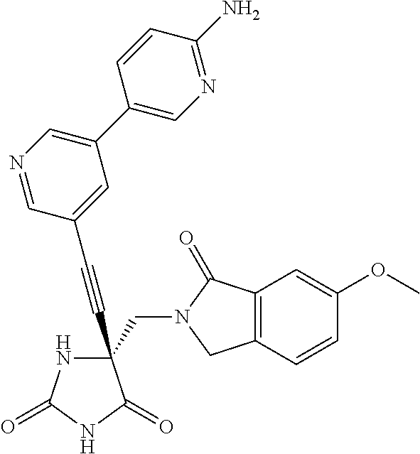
C(#CC1(CN2C(=O)C3=C(C2)C=CC(OC)=C3)NC(=O)NC1=O)C1=CC(C2=CN=C(N)C=C2)=CN=C1
